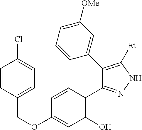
C(OC1=CC(O)=C(C2=NNC([Et])=C2C2=CC([OMe])=CC=C2)C=C1)C1=CC=C(Cl)C=C1
